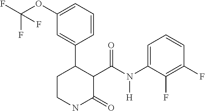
C1(OC(F)(F)F)=CC=CC(C2CCNC(=O)C2C(N(C2=CC=CC(F)=C2F)[H])=O)=C1
